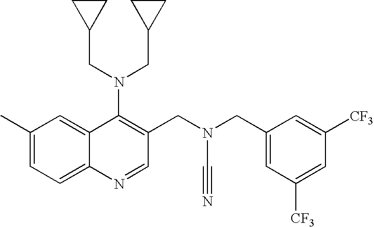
C1(C)=CC=C2C(=C1)C(N(CC1CC1)CC1CC1)=C(CN(CC1=CC([CF3])=CC([CF3])=C1)C#N)C=N2
